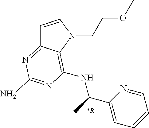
C1=CN(CCOC)C2=C(NC(C)C3=CC=CC=N3)N=C(N)N=C12
